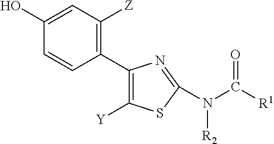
C1(C2=C([Y])SC(N(C([R1])=O)[R2])=N2)=C([Z])C=C(O)C=C1
